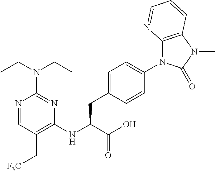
N1=CC(C[F3C])=C(NC(C(O)=O)CC2=CC=C(N3C4=C(N(C)C3=O)C=CC=N4)C=C2)N=C1N(CC)CC
